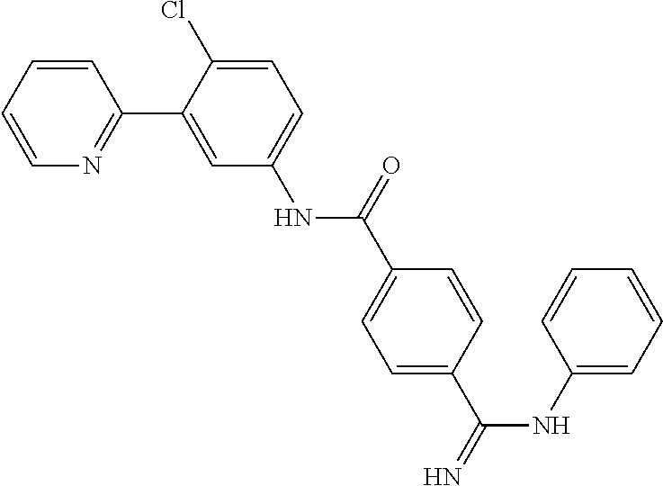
C1=CC=CN=C1C1=CC(NC(C2=CC=C(C(=N)NC3=CC=CC=C3)C=C2)=O)=CC=C1Cl
